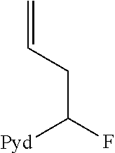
C(C(F)[Pyd])C=C
